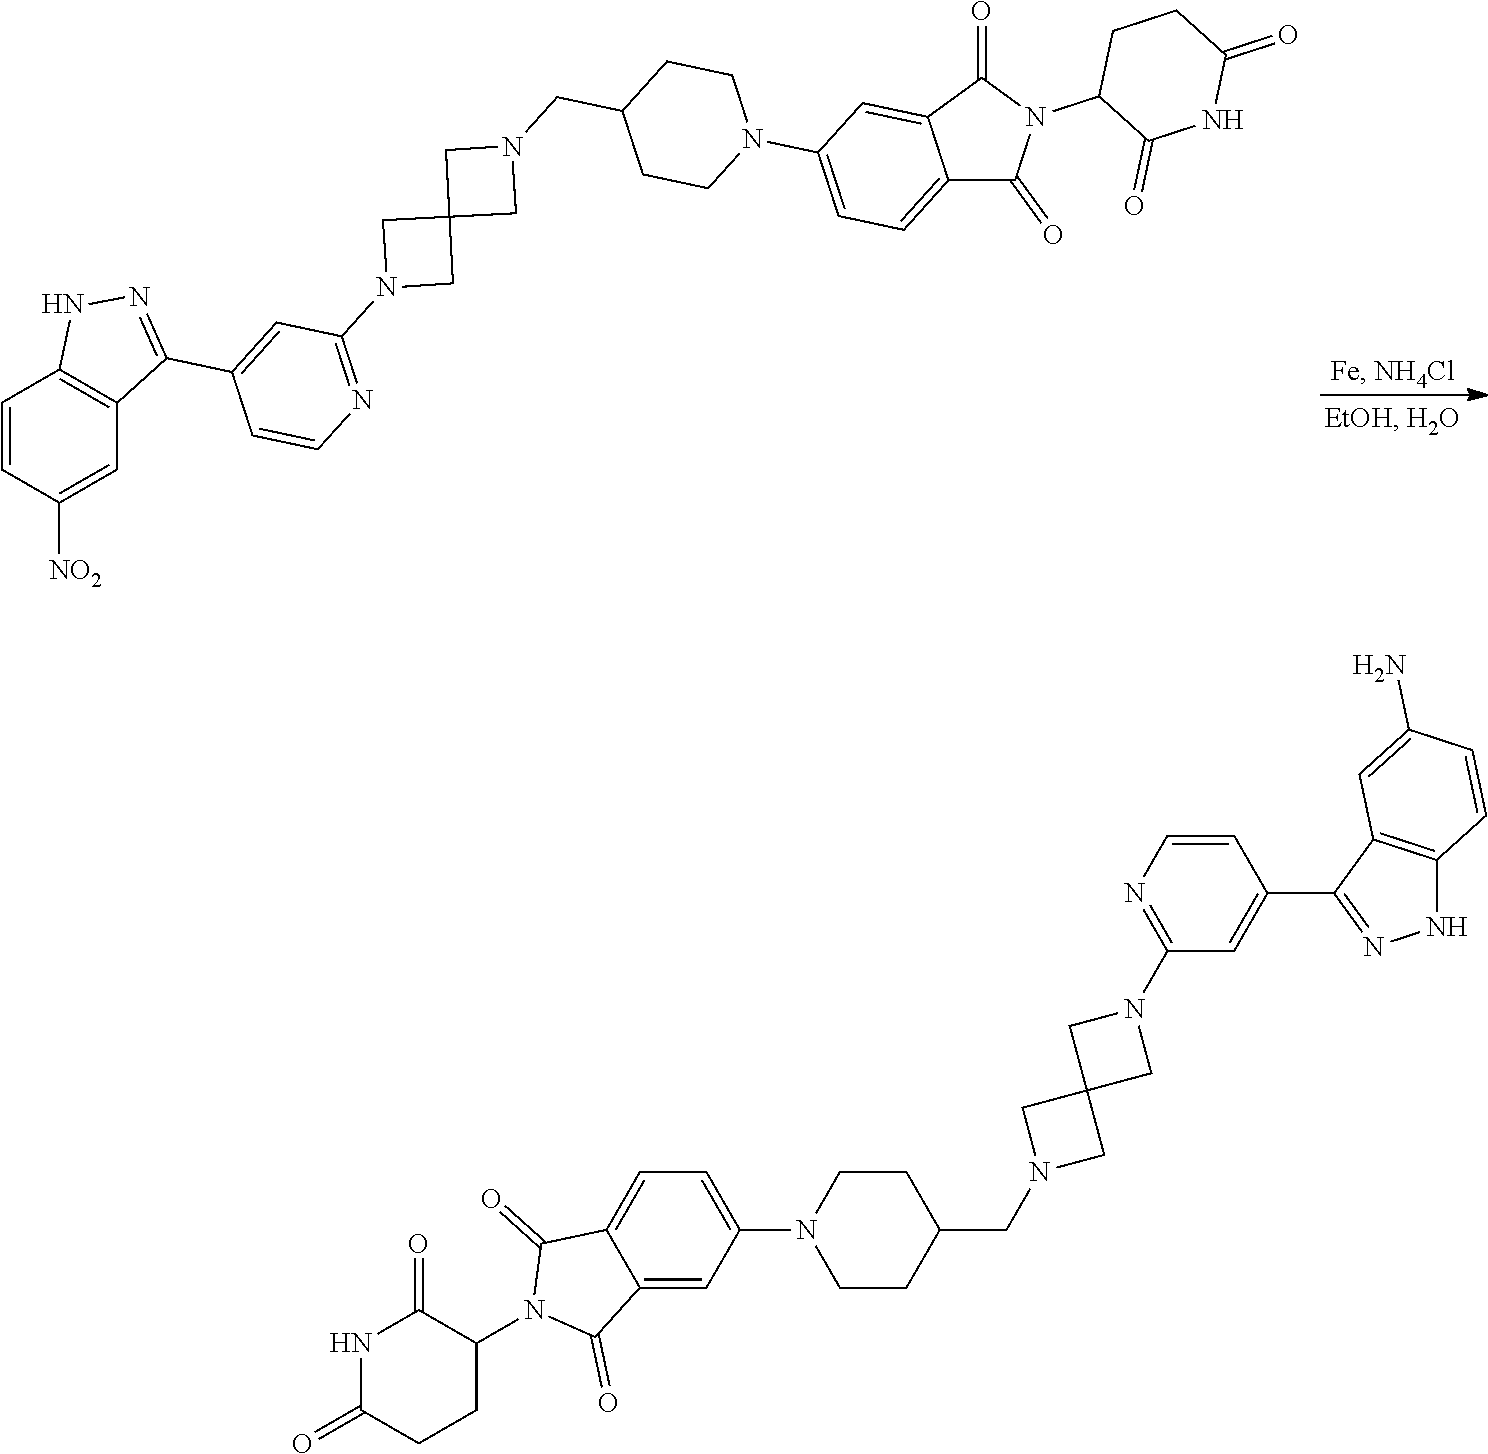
C1(C2=CC(N3CC4(C3)CN(CC3CCN(C5=CC=C6C(=C5)C(=O)N(C5C(=O)NC(=O)CC5)C6=O)CC3)C4)=NC=C2)=NNC2=C1C=C([NO2])C=C2.C1=C(N2CCC(CN3CC4(C3)CN(C3=NC=CC(C5=NNC6=C5C=C(N)C=C6)=C3)C4)CC2)C=C2C(=C1)C(=O)N(C1CCC(=O)NC1=O)C2=O
